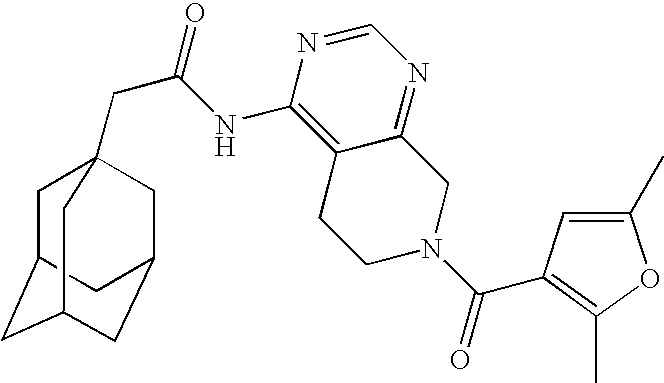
C1C2CC3CC(CC1(CC(=O)NC1=C4C(=NC=N1)CN(C(=O)C1=C(C)OC(C)=C1)CC4)C3)C2
